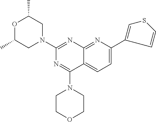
C1(N2CC(C)OC(C)C2)=NC2=NC(C3=CSC=C3)=CC=C2C(N2CCOCC2)=N1
